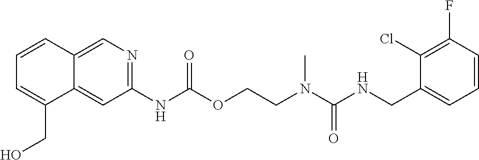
C1(F)=C(Cl)C(CNC(N(CCOC(NC2=NC=C3C(=C2)C(CO)=CC=C3)=O)C)=O)=CC=C1
